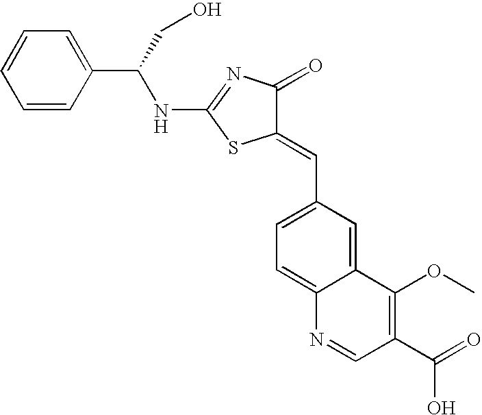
C1=CC(C(NC2=NC(=O)C(=CC3=CC=C4C(=C3)C(OC)=C(C(=O)O)C=N4)S2)CO)=CC=C1
